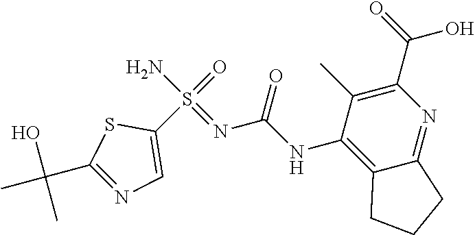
N(C(NC1=C2C(=NC(C(=O)O)=C1C)CCC2)=O)=S(N)(=O)C1=CN=C(C(C)(O)C)S1
